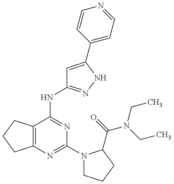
C12=C(C(NC3=NNC(C4=CC=NC=C4)=C3)=NC(N3CCCC3C(=O)N(CC)CC)=N1)CCC2
